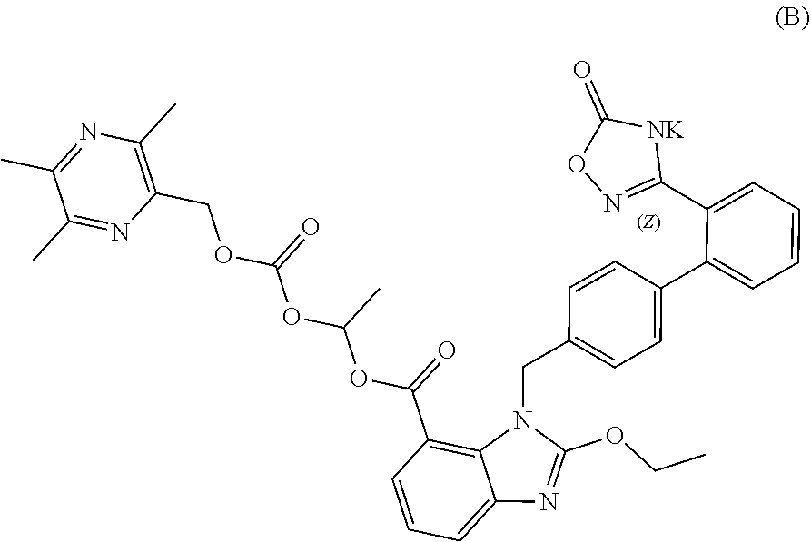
C1(CN2C3=C(C(=O)OC(OC(=O)OCC4=C(C)N=C(C)C(C)=N4)C)C=CC=C3N=C2OCC)=CC=C(C2=CC=CC=C2C2=NOC(=O)[NK]2)C=C1
